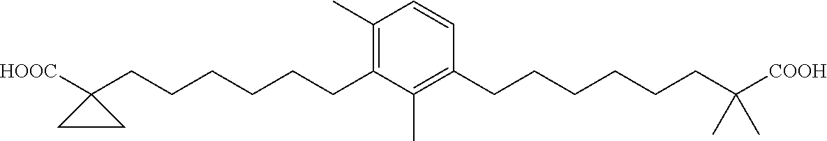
C1(C)=C(CCCCCCC2([HOOC])CC2)C(C)=C(CCCCCCC(C)(C)[COOH])C=C1
